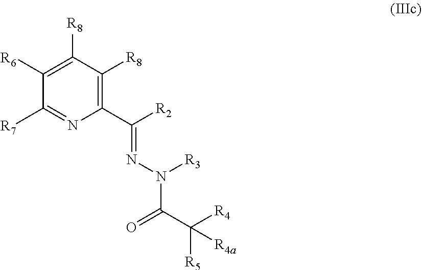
C(C([R5])([R4])[R4a])(=O)N([R3])N=C(C1=C([R8])C([R8])=C([R6])C([R7])=N1)[R2]
